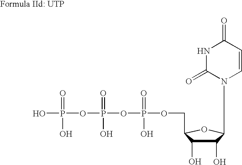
N1C(=O)N(C2C(O)C(O)C(COP(=O)(O)OP(=O)(O)OP(=O)(O)O)O2)C=CC1=O
